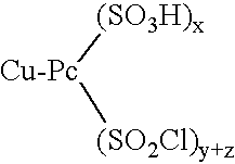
[Cu-Pc]([(SO3H)x])[(SO2Cl)y+z]
